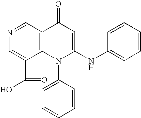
N1=CC2=C(C(C(O)=O)=C1)N(C1=CC=CC=C1)C(NC1=CC=CC=C1)=CC2=O
